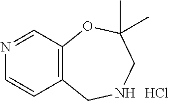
C12=C(C=NC=C1)OC(C)(C)CNC2.Cl
